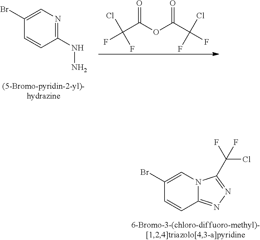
C1(Br)=CN=C(NN)C=C1.C(C(OC(C(F)(Cl)F)=O)=O)(F)(Cl)F.C1(Br)=CN2C(=NN=C2C(F)(Cl)F)C=C1
